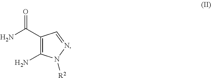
NC1=C(C(N)=O)C=NN1[R2]
